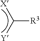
C([R3])([Y])[X]
